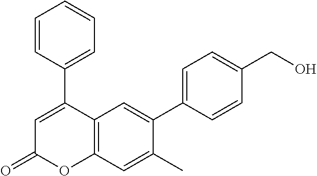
C1(C2=CC(=O)OC3=C2C=C(C2=CC=C(CO)C=C2)C(C)=C3)=CC=CC=C1
